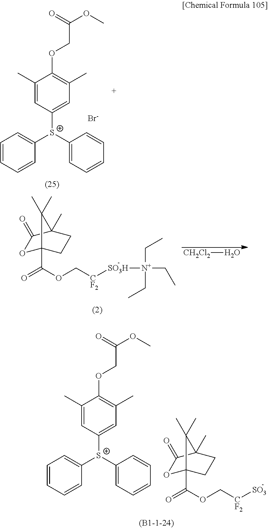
O1C2(C(OC[CF2][SO3H][N+](CC)(CC)CC)=O)CCC(C)(C1=O)C2(C)C.[CH2Cl2]O.O1C2(C(OC[CF2][SO3])=O)CCC(C)(C1=O)C2(C)C.C1(C)=CC([S+](C2=CC=CC=C2)C2=CC=CC=C2)=CC(C)=C1OCC(OC)=O.C1(C)=CC([S+](C2=CC=CC=C2)C2=CC=CC=C2)=CC(C)=C1OCC(OC)=O.[Br-]
